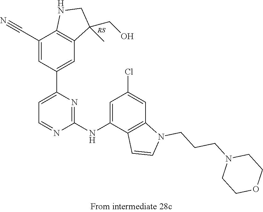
C1(NC2=CC(Cl)=CC3=C2C=CN3CCCN2CCOCC2)=NC(C2=CC3=C(C(C#N)=C2)NCC3(CO)C)=CC=N1
